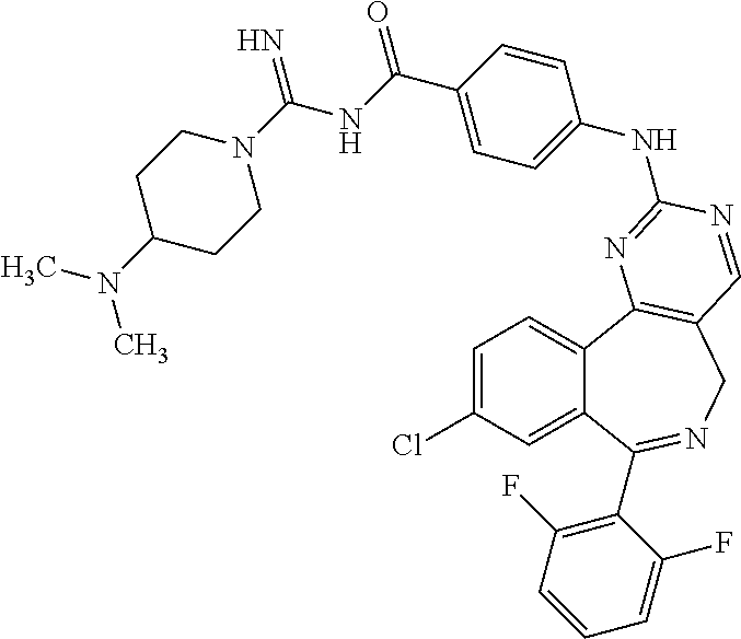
C1=C(Cl)C=C2C(=C1)C1=C(CN=C2C2=C(F)C=CC=C2F)C=NC(NC2=CC=C(C(=O)NC(N3CCC(N(C)C)CC3)=N)C=C2)=N1
